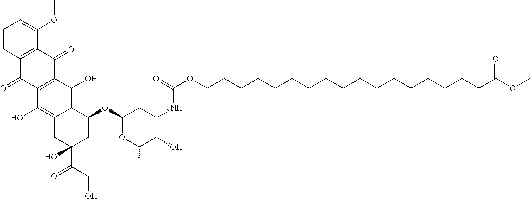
C1=CC2=C(C(OC)=C1)C(=O)C1=C(C2=O)C(O)=C2C(=C1O)C(OC1OC(C)C(O)C(NC(OCCCCCCCCCCCCCCCCCC(OC)=O)=O)C1)CC(C(CO)=O)(O)C2
